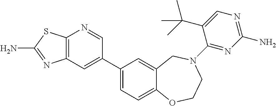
C12=C(C=C(C3=CC=C4C(=C3)CN(C3=NC(N)=NC=C3C(C)(C)C)CCO4)C=N1)N=C(N)S2
